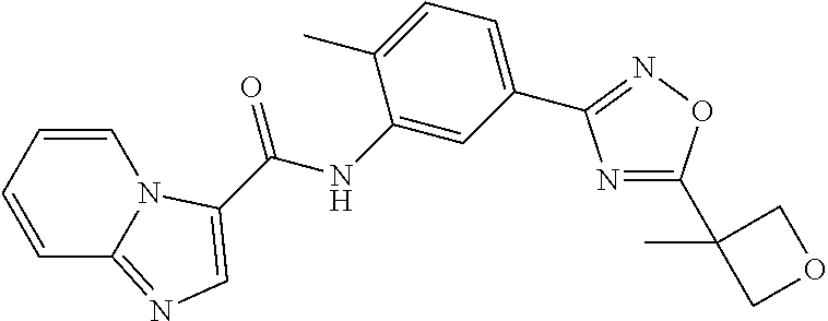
N1=C(C2(C)COC2)ON=C1C1=CC=C(C)C(NC(=O)C2=CN=C3C=CC=CN32)=C1
